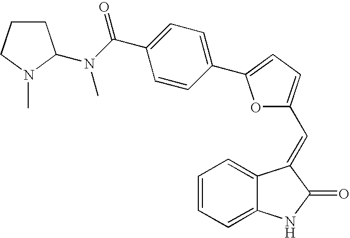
C1=CC=C2C(=C1)C(=CC1=CC=C(C3=CC=C(C(N(C)C4CCCN4C)=O)C=C3)O1)C(=O)N2
